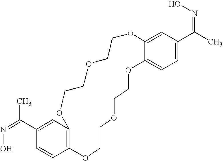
C12=C(C=C(C(=NO)C)C=C1)OCCOCCOC1=CC(C(C)=NO)=CC=C1OCCOCCO2
